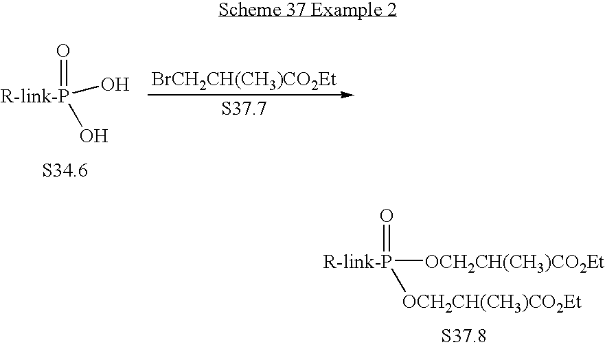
[BrCH2CH(CH3)CO2Et].[S37.7].[R-link-P](=O)(O)O.[R-link-P](=O)([OCH2CH(CH3)CO2Et])[OCH2CH(CH3)CO2Et]
